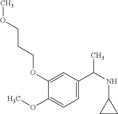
C1(OCCCOC)=CC(C(NC2CC2)C)=CC=C1OC
